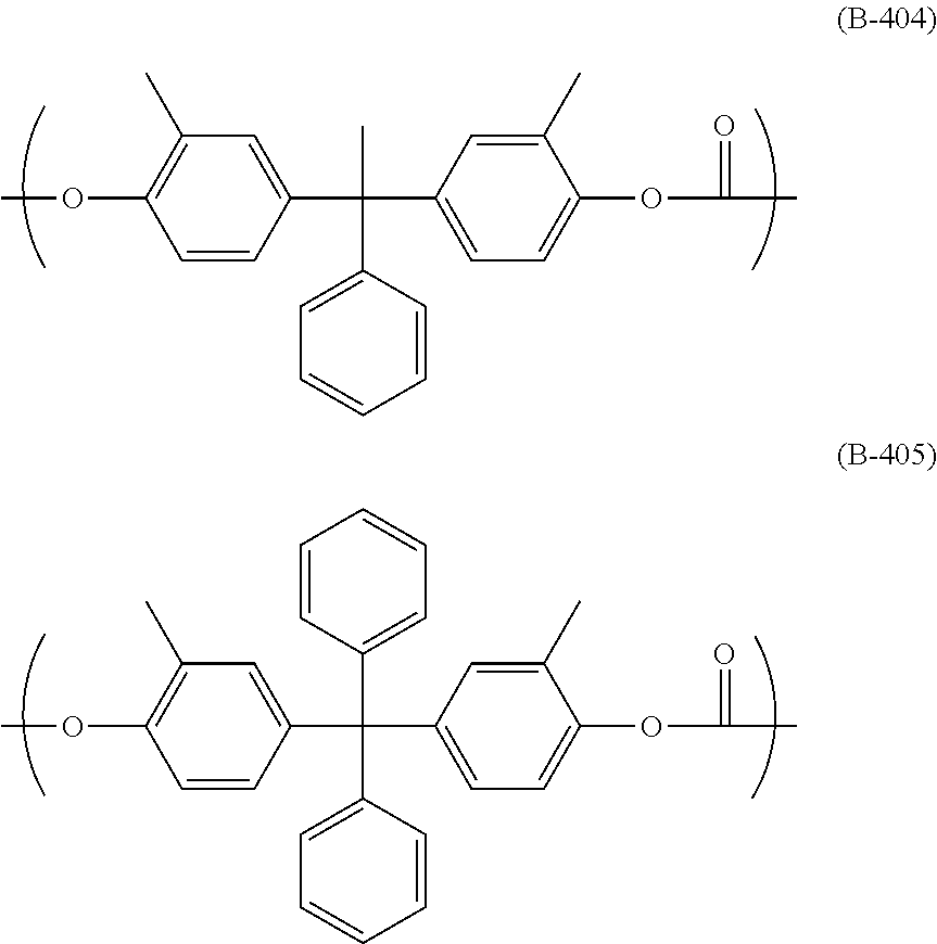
C1=C(C(C2=CC=C(OC(C)=O)C(C)=C2)(C2=CC=CC=C2)C)C=CC(OC)=C1C.C1=C(C(C2=CC=C(OC(C)=O)C(C)=C2)(C2=CC=CC=C2)C2=CC=CC=C2)C=CC(OC)=C1C
